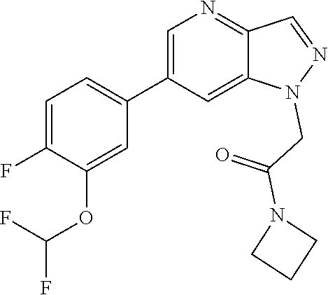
C1(C2=CN=C3C(=C2)N(CC(=O)N2CCC2)N=C3)=CC=C(F)C(OC(F)F)=C1
